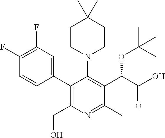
C1CN(C2=C(C(C(=O)O)OC(C)(C)C)C(C)=NC(CO)=C2C2=CC(F)=C(F)C=C2)CCC1(C)C
